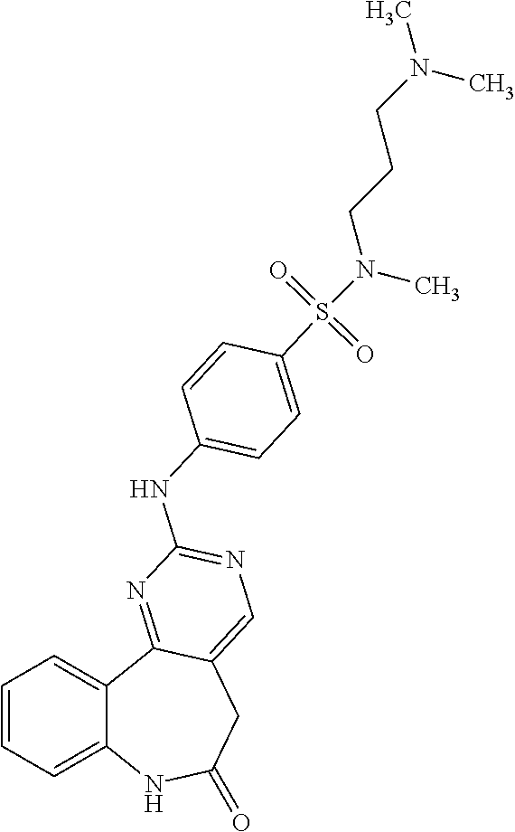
C1=CC=C2C(=C1)C1=NC(NC3=CC=C(S(N(CCCN(C)C)C)(=O)=O)C=C3)=NC=C1CC(=O)N2
